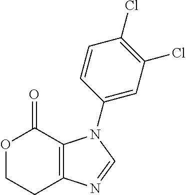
O1CCC2=C(C1=O)N(C1=CC(Cl)=C(Cl)C=C1)C=N2
